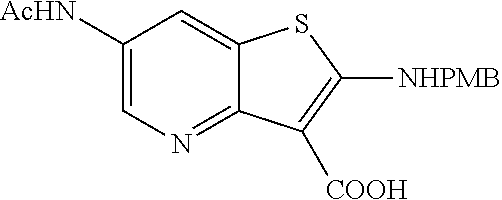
C1([AcHN])=CN=C2C(=C1)SC([NHPMB])=C2[COOH]
